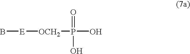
B[E][OCH2]P(O)(=O)O
